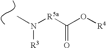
CN([R5a]C(O[R4])=O)[R3]
